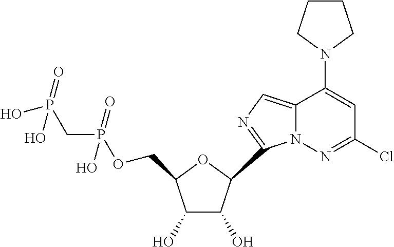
C1(O)C(O)C(C2=NC=C3N2N=C(Cl)C=C3N2CCCC2)OC1COP(CP(O)(=O)O)(=O)O
